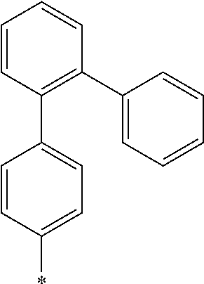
C1=CC(C2=C(C3=CC=CC=C3)C=CC=C2)=CC=C1*
